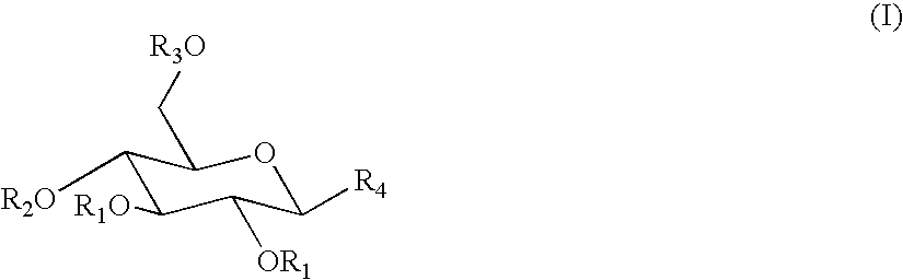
C1([R2O])C([R1O])C([OR1])C([R4])OC1C[R3O]
